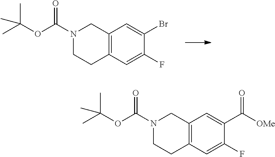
C1(F)=CC2=C(C=C1Br)CN(C(OC(C)(C)C)=O)CC2.C1(F)=CC2=C(C=C1C([OMe])=O)CN(C(OC(C)(C)C)=O)CC2
